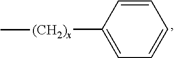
C1=CC([(CH2)x]C)=CC=C1
